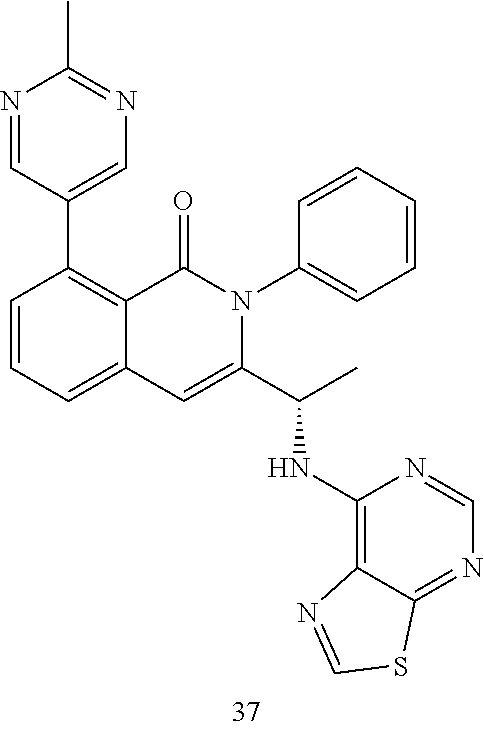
N1=CC(C2=C3C(=CC=C2)C=C(C(C)NC2=C4C(=NC=N2)SC=N4)N(C2=CC=CC=C2)C3=O)=CN=C1C
